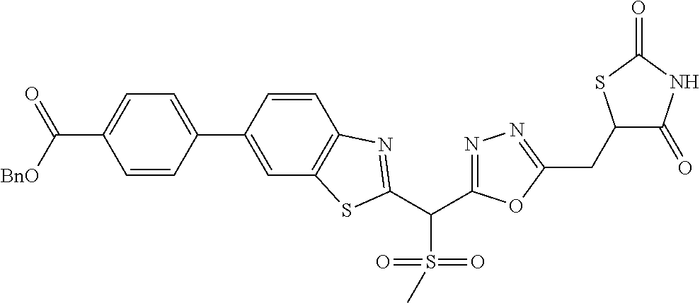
C1=CC(C2=CC3=C(C=C2)N=C(C(S(=O)(=O)C)C2=NN=C(CC4C(=O)NC(=O)S4)O2)S3)=CC=C1C([BnO])=O
